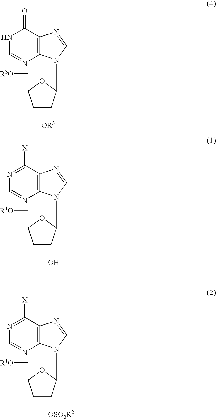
N1C=NC2=C(C1=O)N=CN2C1C([OR3])CC(C[R3O])O1.N1=C([X])C2=C(N=C1)N(C1C(O)CC(C[R1O])O1)C=N2.N1=C([X])C2=C(N=C1)N(C1C([OSO2R2])CC(C[R1O])O1)C=N2
